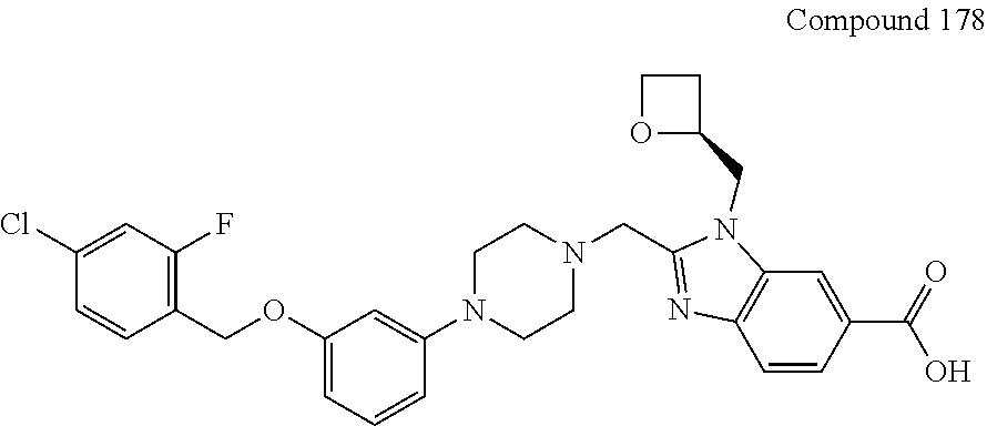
C1(Cl)=CC(F)=C(COC2=CC=CC(N3CCN(CC4=NC5=C(N4CC4CCO4)C=C(C(=O)O)C=C5)CC3)=C2)C=C1
